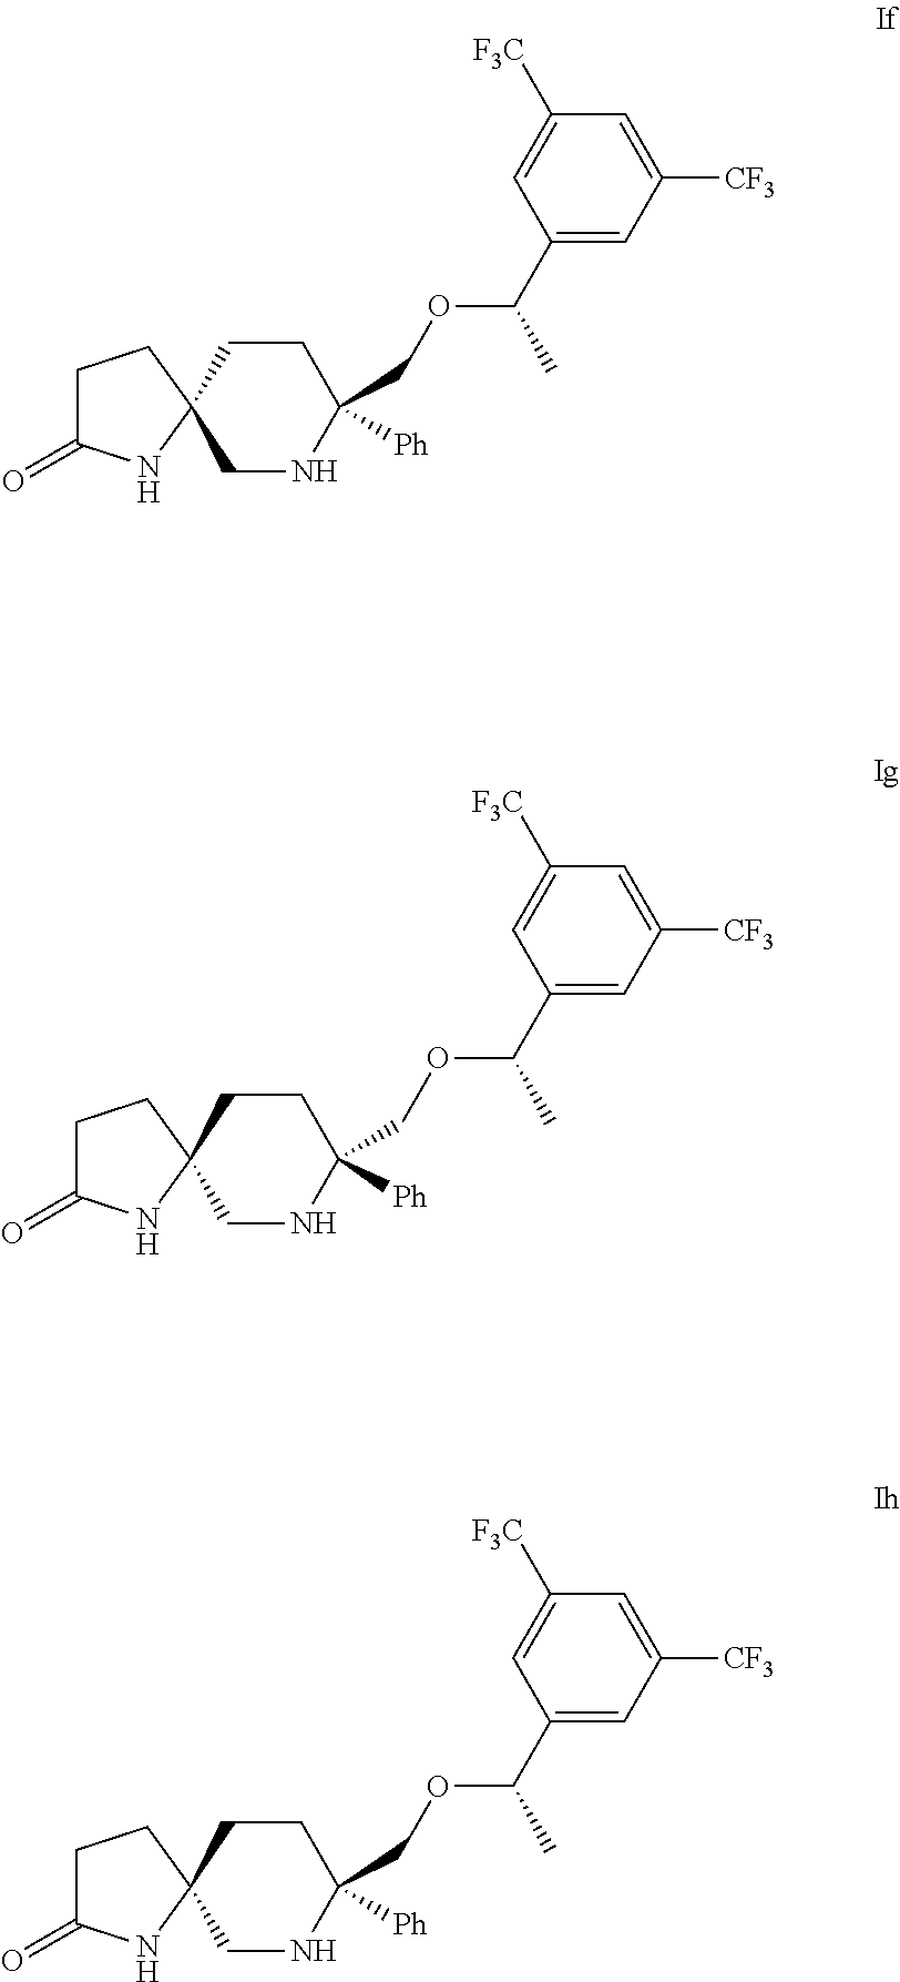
C1C(=O)NC2(C1)CNC([Ph])(COC(C)C1=CC([CF3])=CC([F3C])=C1)CC2.C1C(=O)NC2(C1)CNC([Ph])(COC(C)C1=CC([CF3])=CC([F3C])=C1)CC2.C1C(=O)NC2(C1)CNC([Ph])(COC(C)C1=CC([CF3])=CC([F3C])=C1)CC2
